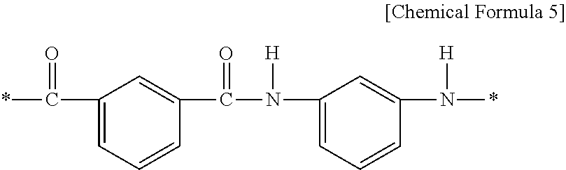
C1(C(*)=O)=CC=CC(C(=O)N([H])C2=CC=CC(N([H])*)=C2)=C1
